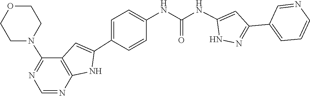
C1=C(C2=NNC(NC(NC3=CC=C(C4=CC5=C(N4)N=CN=C5N4CCOCC4)C=C3)=O)=C2)C=NC=C1
